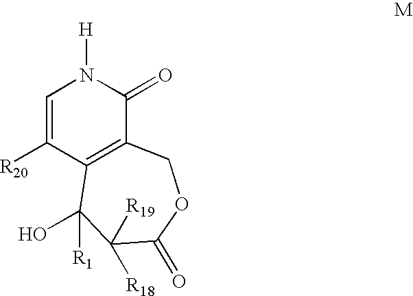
C1=C([R20])C2=C(C(=O)N1[H])COC(=O)C([R19])([R18])C2([R1])O
